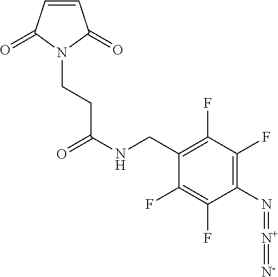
C1=CC(=O)N(CCC(=O)NCC2=C(F)C(F)=C(N=[N+]=[N-])C(F)=C2F)C1=O
